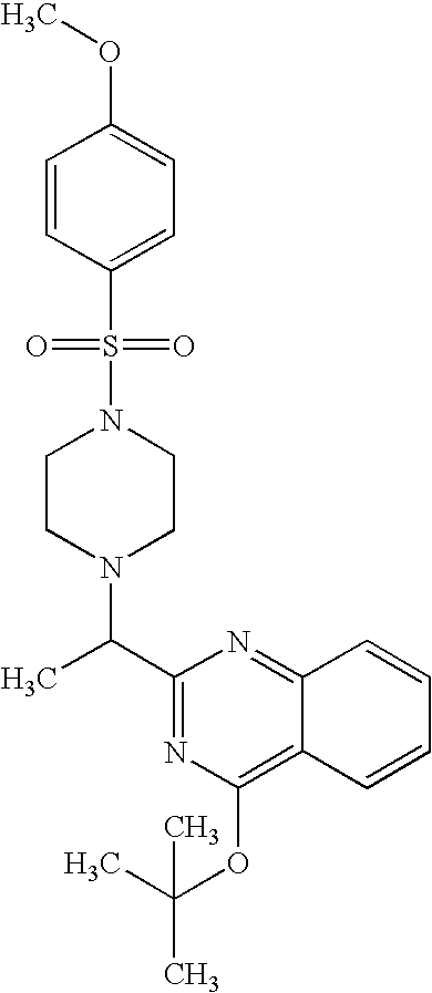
C1(C(C)N2CCN(S(=O)(=O)C3=CC=C(OC)C=C3)CC2)=NC(OC(C)(C)C)=C2C(=N1)C=CC=C2
